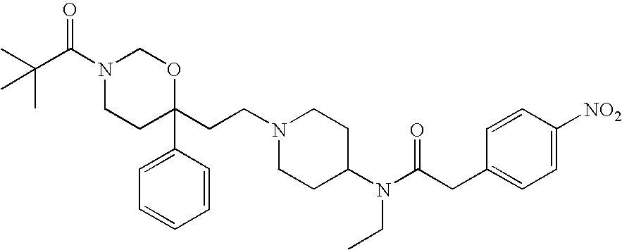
N1(C(C(C)(C)C)=O)CCC(CCN2CCC(N(C(CC3=CC=C([NO2])C=C3)=O)CC)CC2)(C2=CC=CC=C2)OC1
